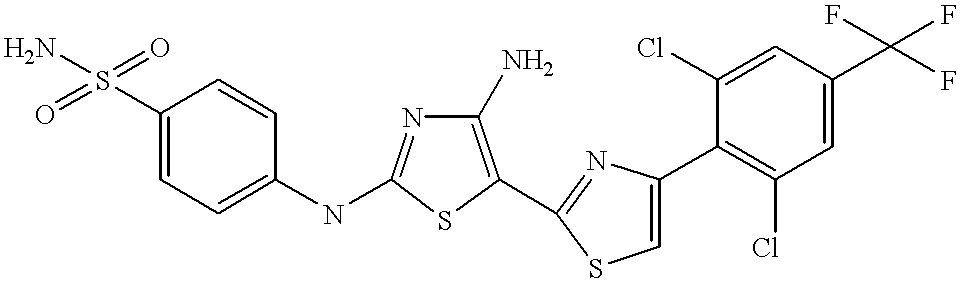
C1(S(=O)(=O)N)=CC=C(NC2=NC(N)=C(C3=NC(C4=C(Cl)C=C(C(F)(F)F)C=C4Cl)=CS3)S2)C=C1
